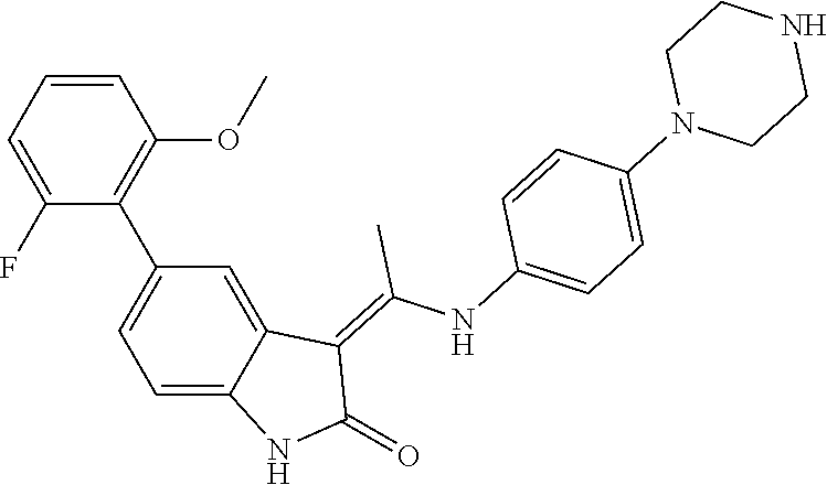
C1=CC=C(F)C(C2=CC=C3C(=C2)C(=C(NC2=CC=C(N4CCNCC4)C=C2)C)C(=O)N3)=C1OC
